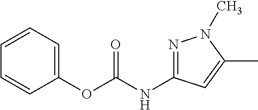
N1=C(NC(OC2=CC=CC=C2)=O)C=C(C)N1C
